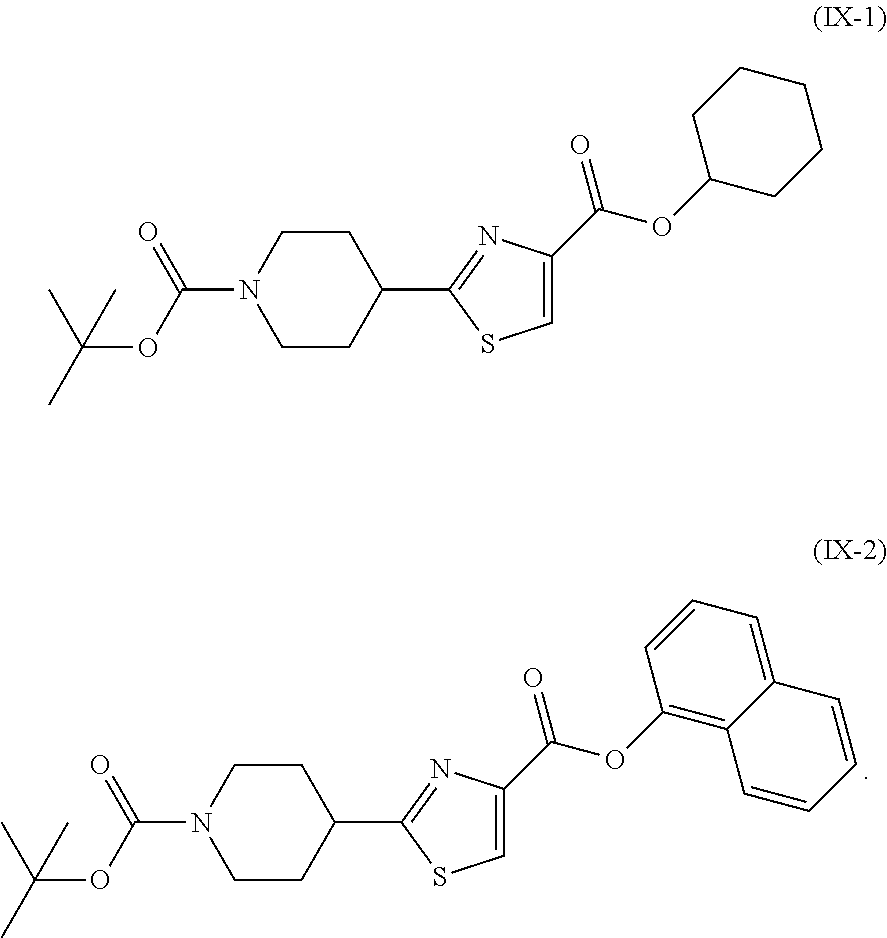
C1CC(C2=NC(C(=O)OC3=C4C(=CC=C3)C=CC=C4)=CS2)CCN1C(OC(C)(C)C)=O.C1CC(C2=NC(C(=O)OC3CCCCC3)=CS2)CCN1C(OC(C)(C)C)=O
